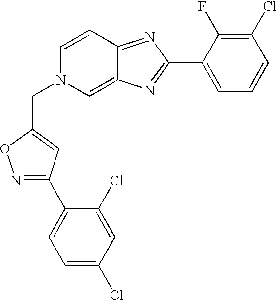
N1=C(C2=CC=C(Cl)C=C2Cl)C=C(CN2C=C3C(=NC(C4=CC=CC(Cl)=C4F)=N3)C=C2)O1
